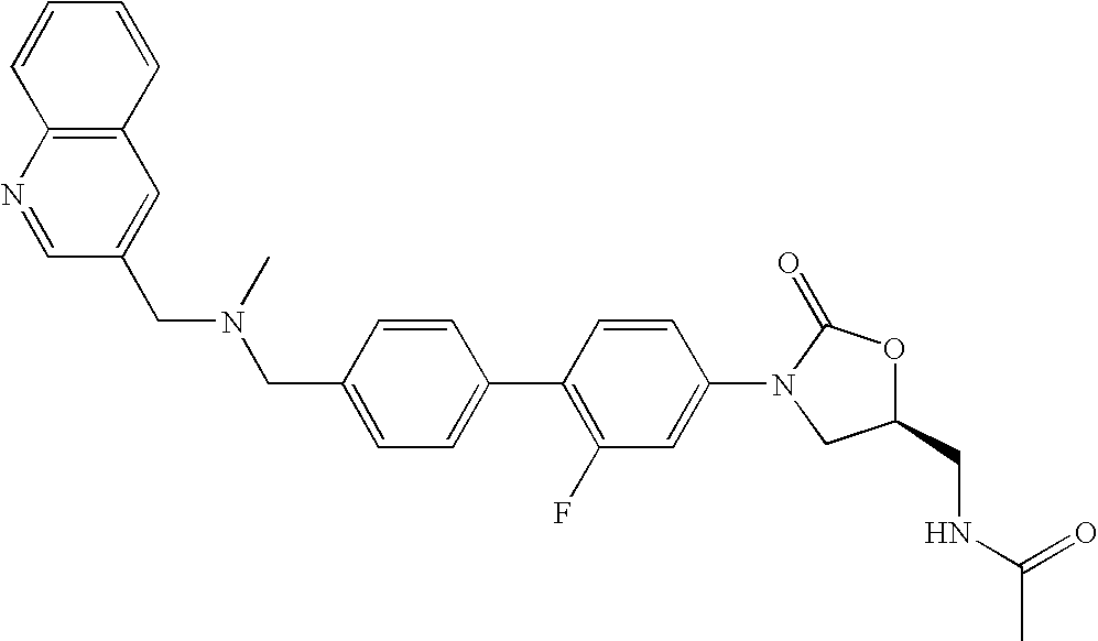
C1=C(CN(CC2=CC3=C(N=C2)C=CC=C3)C)C=CC(C2=C(F)C=C(N3CC(CNC(C)=O)OC3=O)C=C2)=C1
